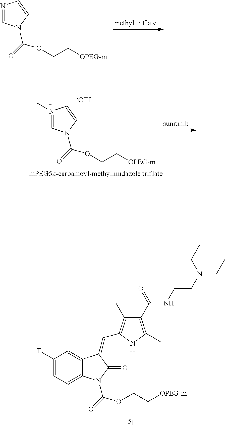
C1(F)=CC=C2C(=C1)C(=CC1=C(C)C(C(=O)NCCN(CC)CC)=C(C)N1)C(=O)N2C(=O)OCC[OPEG-m].C1=NC=CN1C(=O)OCC[OPEG-m].[-OTf].C1=N(C)C=CN1C(=O)OCC[OPEG-m]
